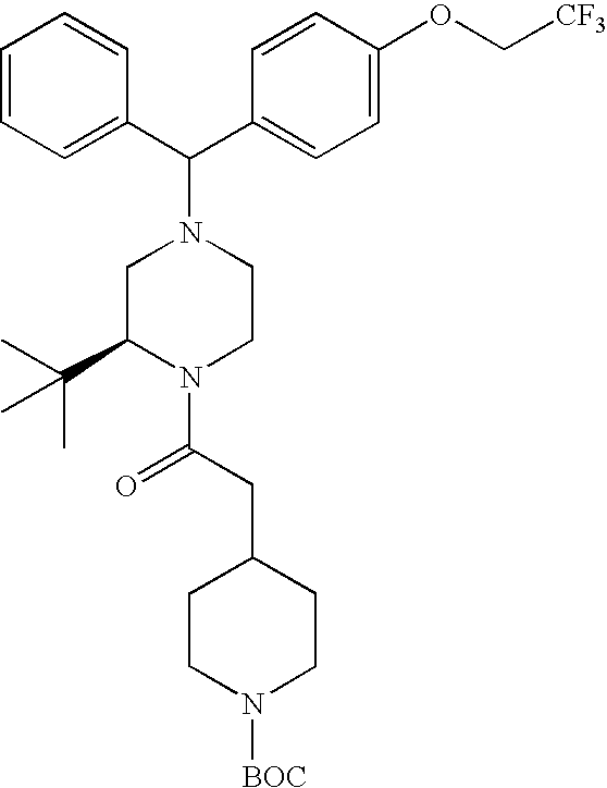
C1=CC(C(C2=CC=C(OC[CF3])C=C2)N2CC(C(C)(C)C)N(C(CC3CCN([BOC])CC3)=O)CC2)=CC=C1
